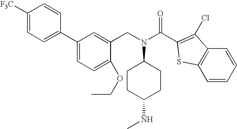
C1([F3C])=CC=C(C2=CC=C(OCC)C(CN(C3CCC(NC)CC3)C(C3=C(Cl)C4=C(S3)C=CC=C4)=O)=C2)C=C1
